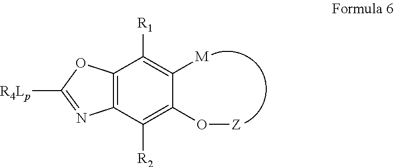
C12=C(C([R2])=C(O[Z])C([M])=C1[R1])N=C([R4Lp])O2
